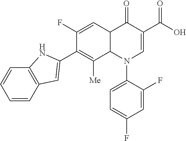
C1=CC2=C(C=C1)NC(C1=C([Me])C3C(C=C1F)C(=O)C(C(O)=O)=CN3C1=CC=C(F)C=C1F)=C2
